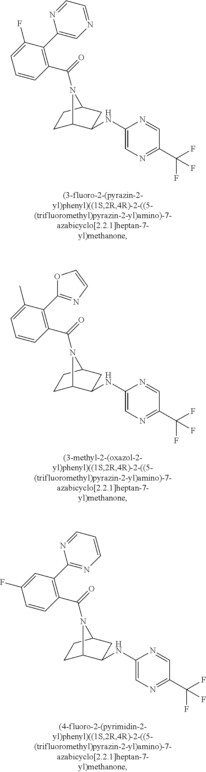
C(=O)(N1C2CCC1CC2NC1=CN=C(C(F)(F)F)C=N1)C1=C(C2=CN=CC=N2)C(F)=CC=C1.C(=O)(N1C2CCC1CC2NC1=CN=C(C(F)(F)F)C=N1)C1=C(C2=NC=CO2)C(C)=CC=C1.C(=O)(N1C2CCC1CC2NC1=CN=C(C(F)(F)F)C=N1)C1=C(C2=NC=CC=N2)C=C(F)C=C1
